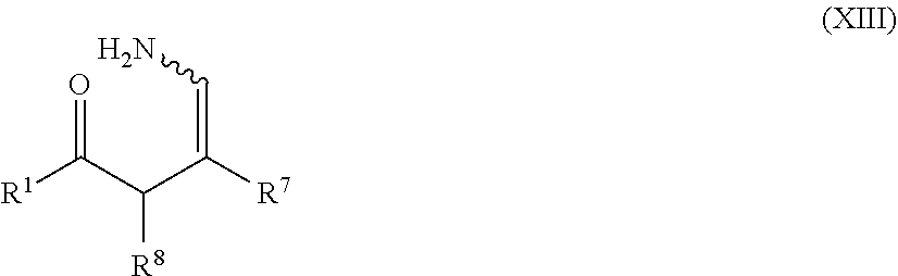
[R1]C(C(C([R7])=CN)[R8])=O
